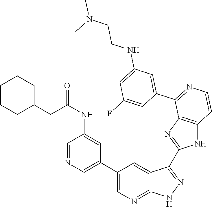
C1=NC=C(C2=CN=C3C(=C2)C(C2=NC4=C(N2)C=CN=C4C2=CC(NCCN(C)C)=CC(F)=C2)=N[N H]3)C=C1NC(=O)CC1CCCCC1
